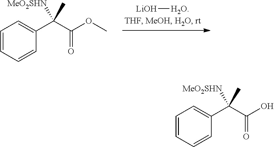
C1=CC=CC(C(C(=O)OC)([MeO2SHN])C)=C1.[LiOH][H2O].C1=CC=CC(C(C(=O)O)([MeO2SHN])C)=C1
